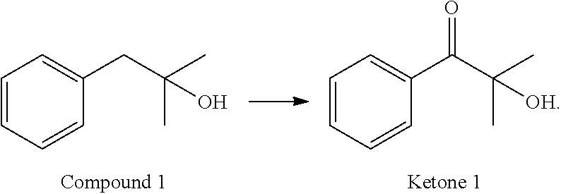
C1=CC=CC(CC(C)(C)O)=C1.C1=CC=CC(C(C(C)(C)[OH])=O)=C1
